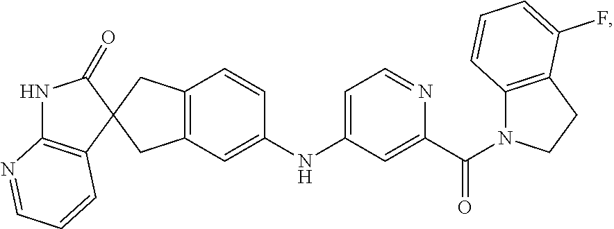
C1(=O)NC2=C(C=CC=N2)C12CC1=C(C2)C=CC(NC2=CC=NC(C(=O)N3C4=C(CC3)C(F)=CC=C4)=C2)=C1
